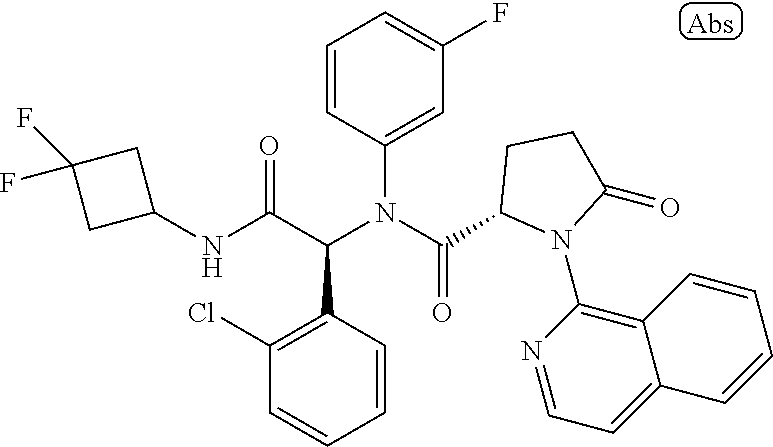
C1=CC(N(C(C2N(C3=C4C(=CC=N3)C=CC=C4)C(=O)CC2)=O)C(C(NC2CC(F)(F)C2)=O)C2=C(Cl)C=CC=C2)=CC(F)=C1
